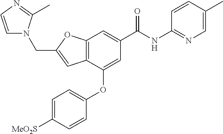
C12=C(C(OC3=CC=C([MeO2S])C=C3)=CC(C(NC3=NC=C(C)C=C3)=O)=C1)C=C(CN1C=CN=C1C)O2
